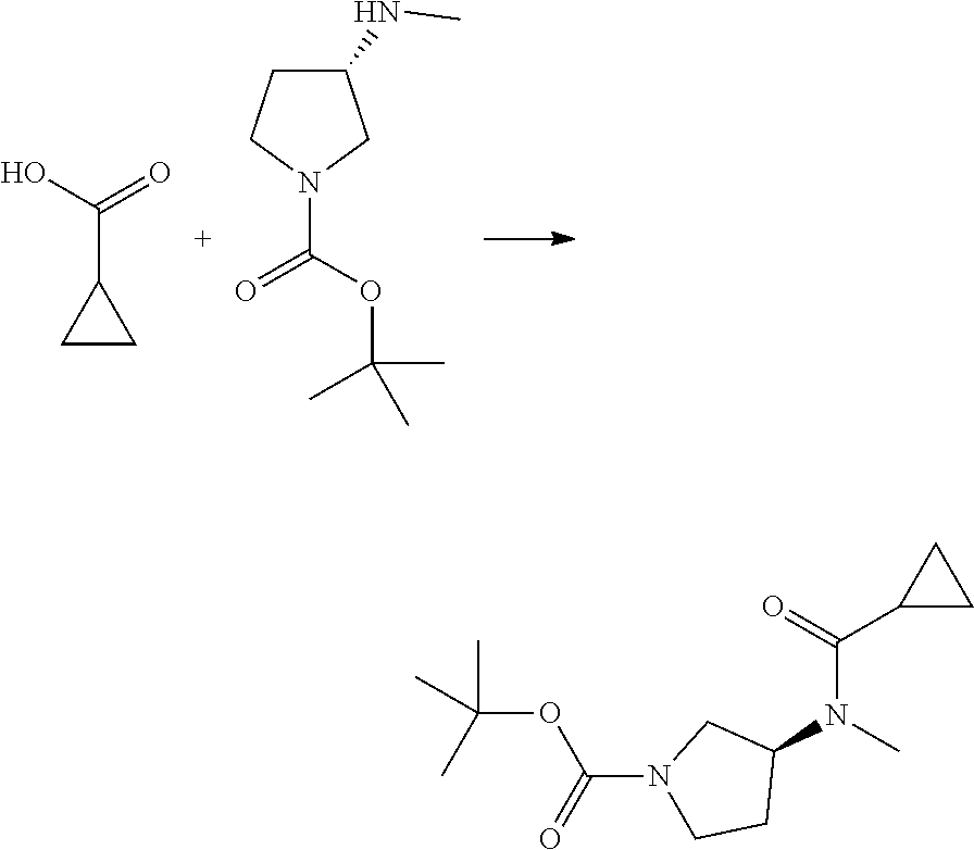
C1CC1C(O)=O.C1C(NC)CN(C(OC(C)(C)C)=O)C1.C1(N(C(C2CC2)=O)C)CN(C(OC(C)(C)C)=O)CC1
